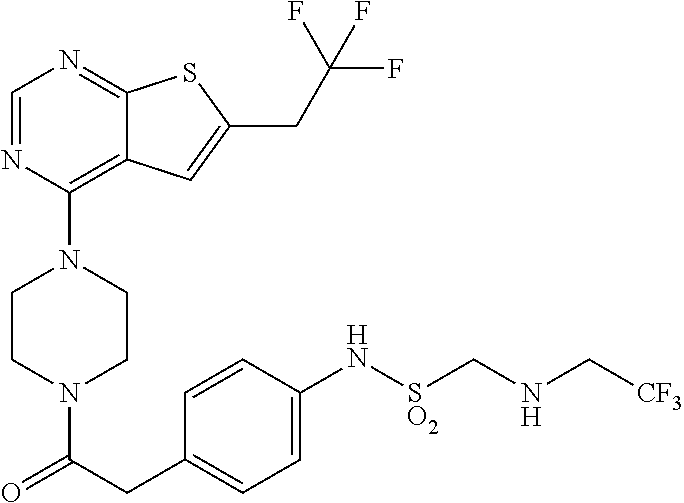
C1CN(C(CC2=CC=C(N[SO2]CNC[CF3])C=C2)=O)CCN1C1=C2C(=NC=N1)SC(CC(F)(F)F)=C2
